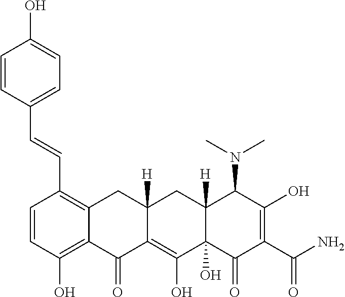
C1=CC(O)=C2C(=C1C=CC1=CC=C(O)C=C1)CC1([H])C(=C(O)C3(O)C([H])(C1)C(N(C)C)C(O)=C(C(N)=O)C3=O)C2=O
